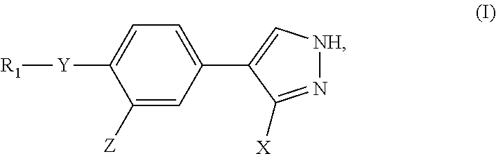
C1=C(C2=C[NH]N=C2[X])C=C([Z])C([Y][R1])=C1
